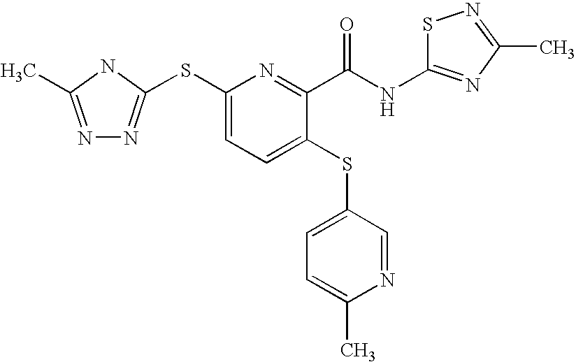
N1=C(C)NC(SC2=CC=C(SC3=CC=C(C)N=C3)C(C(=O)NC3=NC(C)=NS3)=N2)=N1
